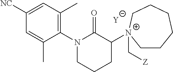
[Y].C1=C(C)C(N2C(=O)C([N+]3(C[Z])CCCCCC3)CCC2)=C(C)C=C1[NC]
